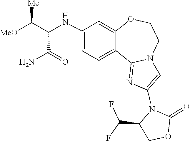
C(C1COC(=O)N1C1=CN2C(=N1)C1=CC=C(NC(C(=O)N)C([Me])[MeO])C=C1OCC2)(F)F
